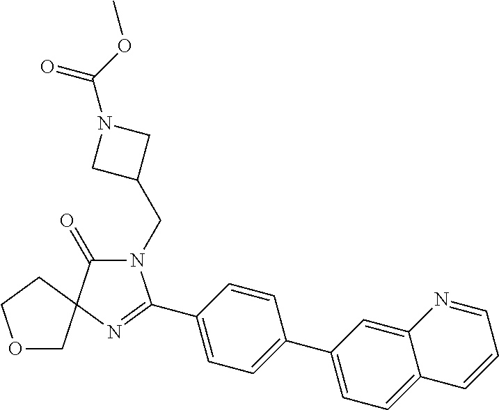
N1(CC2CN(C(OC)=O)C2)C(=O)C2(N=C1C1=CC=C(C3=CC=C4C(=C3)N=CC=C4)C=C1)CCOC2
